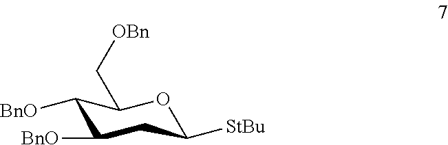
C1([BnO])C([BnO])CC([StBu])OC1C[OBn]
